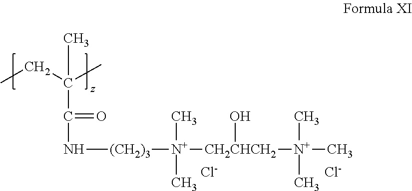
CCC(C)(C)C(=O)N[(CH2)3][N+]([CH2CHCH2](O)[N+](C)(C)C)(C)C.[Cl-].[Cl-]
